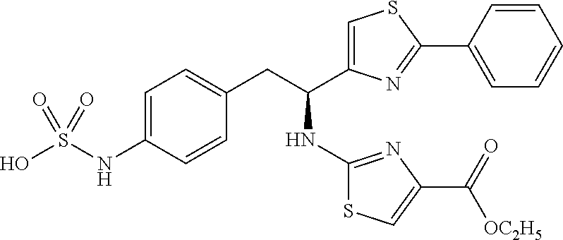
OS(=O)(NC1=CC=C(CC(NC2=NC(C(=O)[OC2H5])=CS2)C2=CSC(C3=CC=CC=C3)=N2)C=C1)=O
